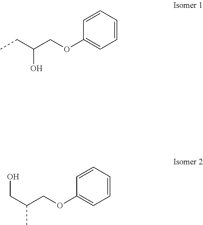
C1=CC=CC=C1OCC(CC)O.C1=CC=CC=C1OCC(CO)C
